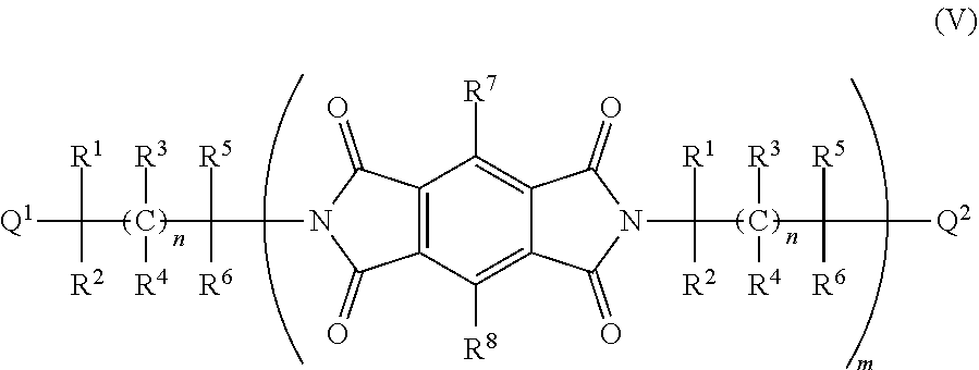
C12=C(C([R8])=C3C(=C1[R7])C(=O)N(C([R1])([R2])C([R3])([R4])C([R5])([R6])[Q2])C3=O)C(=O)N(C([R5])([R6])C([R3])([R4])C([R1])([R2])[Q1])C2=O
